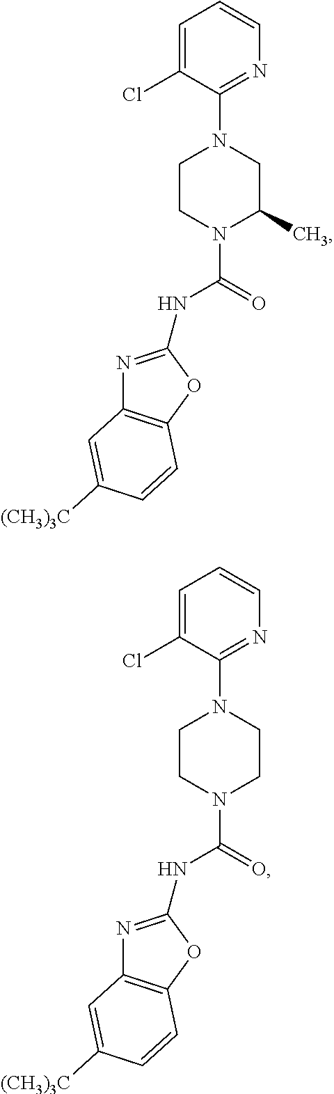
C1=C(Cl)C(N2CCN(C(=O)NC3=NC4=C(O3)C=CC([(CH3)3C])=C4)C(C)C2)=NC=C1.C1=C(Cl)C(N2CCN(C(=O)NC3=NC4=C(O3)C=CC([(CH3)3C])=C4)CC2)=NC=C1
